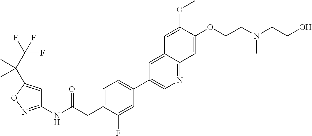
C1(NC(CC2=CC=C(C3=CN=C4C(=C3)C=C(OC)C(OCCN(CCO)C)=C4)C=C2F)=O)=NOC(C(C(F)(F)F)(C)C)=C1
